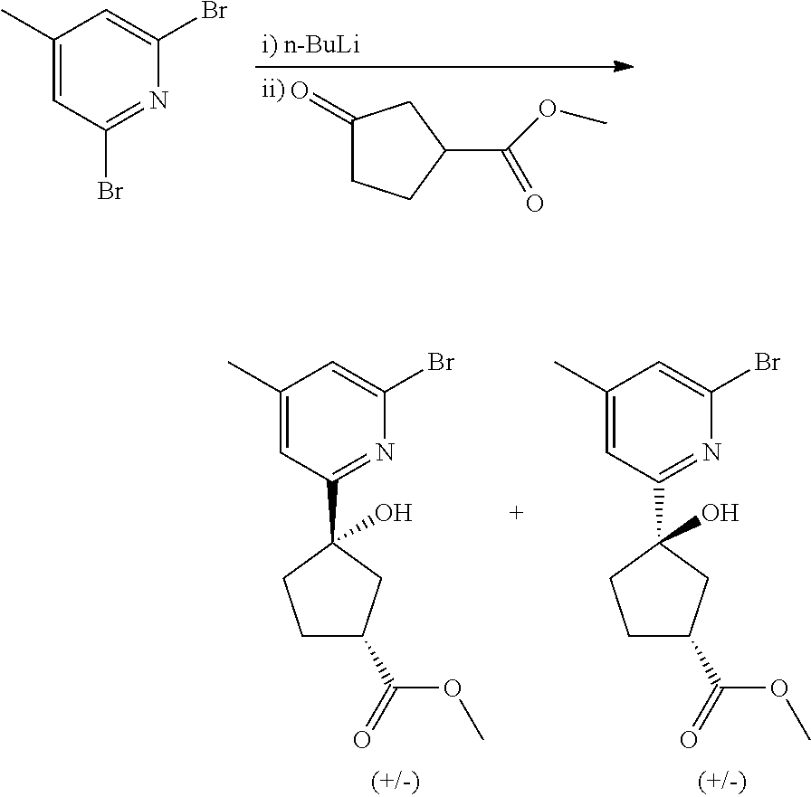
C1(=O)CCC(C(OC)=O)C1.C1(C)=CC(Br)=NC(Br)=C1.C1(C)=CC(C2(O)CCC(C(=O)OC)C2)=NC(Br)=C1.C1(C)=CC(C2(O)CCC(C(=O)OC)C2)=NC(Br)=C1
